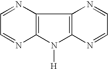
C12=C(N([H])C3=C1N=CC=N3)N=CC=N2
